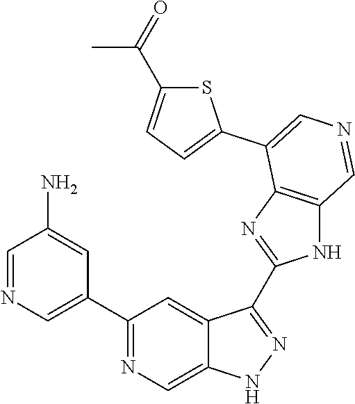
C1(C2=CN=CC(N)=C2)=NC=C2C(=C1)C(C1=NC3=C(N1)C=NC=C3C1=CC=C(C(C)=O)S1)=NN2
